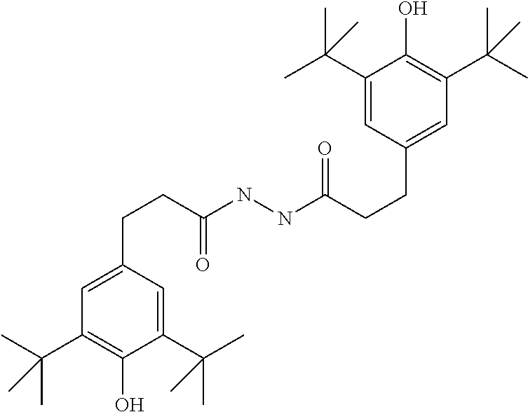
C(C1=C(O)C(C(C)(C)C)=CC(CCC(=O)NNC(CCC2=CC(C(C)(C)C)=C(O)C(C(C)(C)C)=C2)=O)=C1)(C)(C)C
